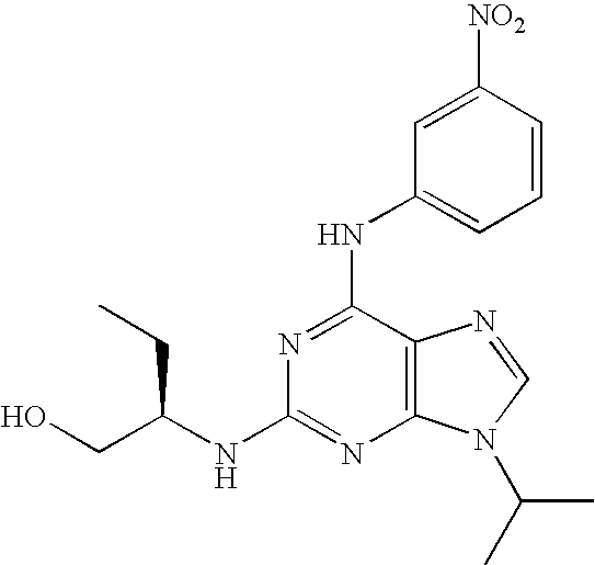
C12=C(N(C(C)C)C=N1)N=C(NC(CO)CC)N=C2NC1=CC=CC([NO2])=C1
